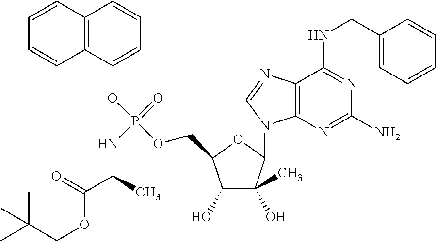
C1(O)C(C)(O)C(N2C3=C(N=C2)C(NCC2=CC=CC=C2)=NC(N)=N3)OC1COP(OC1=CC=CC2=C1C=CC=C2)(=O)NC(C(OCC(C)(C)C)=O)C
